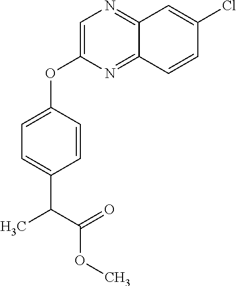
C1=C(OC2=CC=C(C(C(OC)=O)C)C=C2)N=C2C(=N1)C=C(Cl)C=C2
